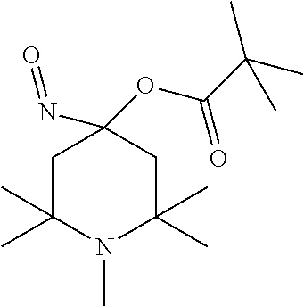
C1C(C)(C)N(C)C(C)(C)CC1(N=O)OC(C(C)(C)C)=O
